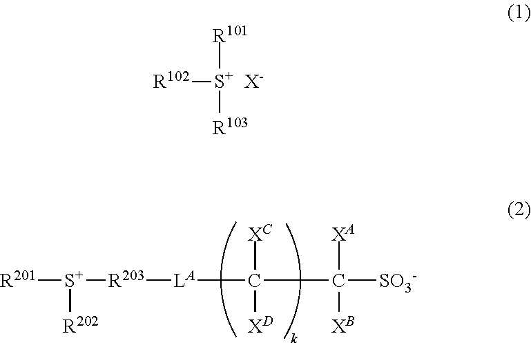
[R102][S+]([R101])[R103].[X-].[R201][S+]([R202])[R203][LA]C([XC])([XD])C([XA])([SO3-])[XB]
